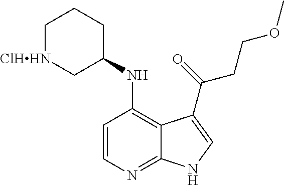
C1=CC(NC2CCC[ClHHN]C2)=C2C(=N1)NC=C2C(=O)CCOC
